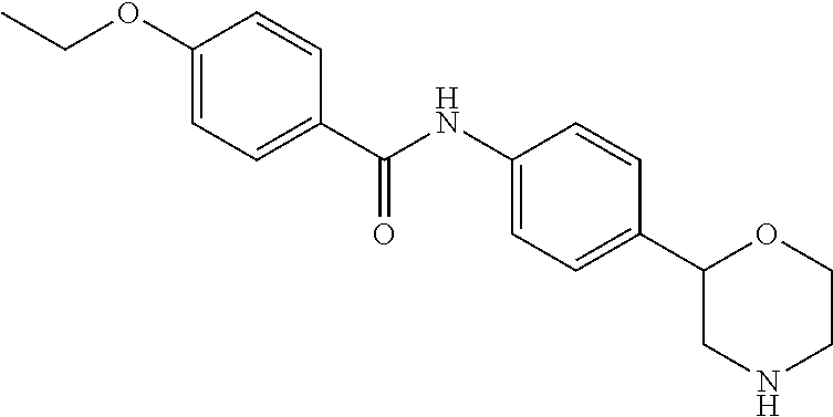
C1(OCC)=CC=C(C(NC2=CC=C(C3CNCCO3)C=C2)=O)C=C1
